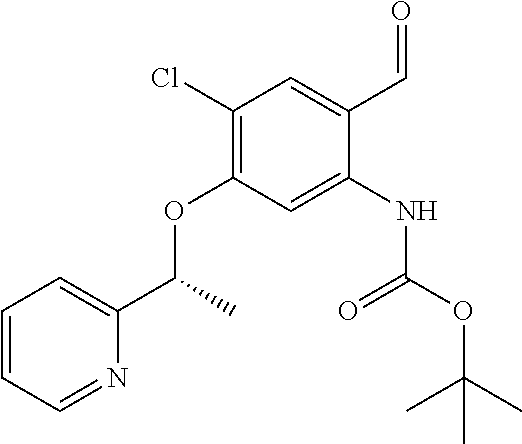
N(C(=O)OC(C)(C)C)C1=CC(OC(C2=CC=CC=N2)C)=C(Cl)C=C1C=O
